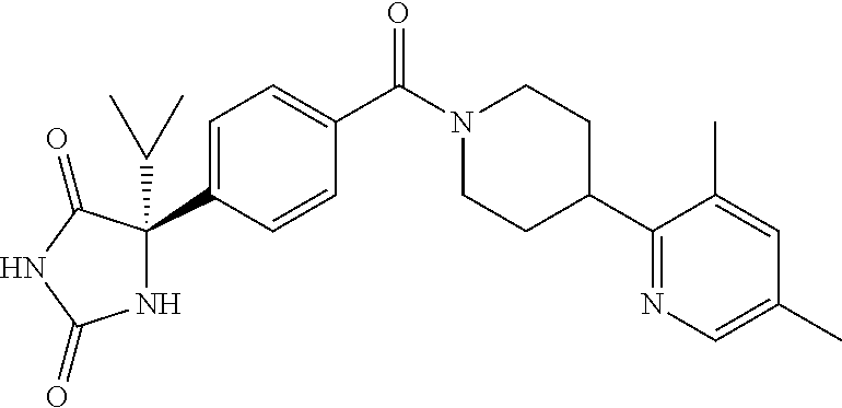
C1=C(C2(C(C)C)NC(=O)NC2=O)C=CC(C(N2CCC(C3=NC=C(C)C=C3C)CC2)=O)=C1
